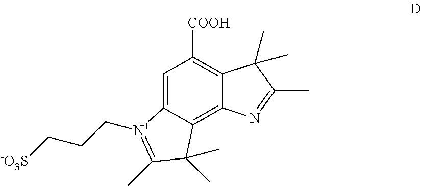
C1=C2C(=C3C(=C1[COOH])C(C)(C)C(C)=N3)C(C)(C)C(C)=[N+]2CCC[-O3S]
